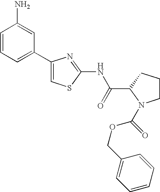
C1=CC=C(C2=CSC(NC(C3CCCN3C(=O)OCC3=CC=CC=C3)=O)=N2)C=C1N
